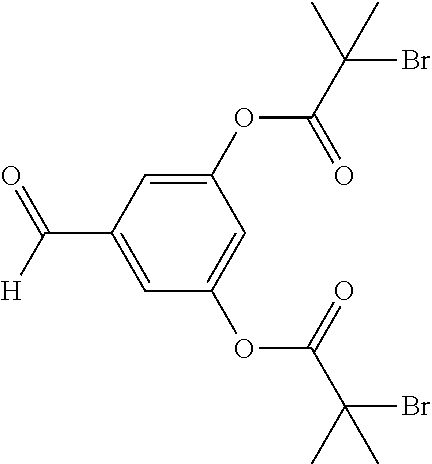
C(C1=CC(OC(C(Br)(C)C)=O)=CC(OC(C(C)(Br)C)=O)=C1)([H])=O
